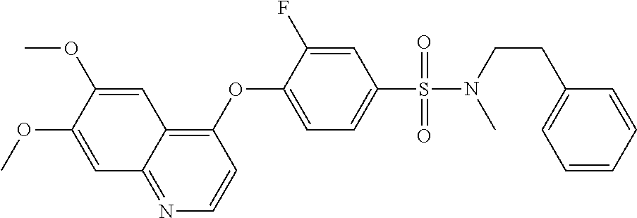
C1(OC2=CC=C(S(N(C)CCC3=CC=CC=C3)(=O)=O)C=C2F)=C2C(=NC=C1)C=C(OC)C(OC)=C2
